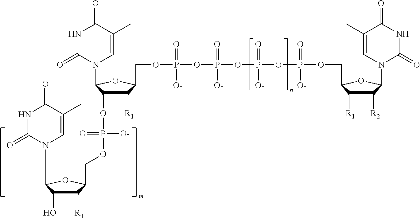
C1([R1])C(O)C(N2C=C(C)C(=O)NC2=O)OC1COP(OC1C([R1])C(COP(OP(OP(OP(OCC2C([R1])C([R2])C(N3C(=O)NC(=O)C(C)=C3)O2)(=O)[O-])(=O)[O-])(=O)[O-])(=O)[O-])OC1N1C=C(C)C(=O)NC1=O)([O-])=O
